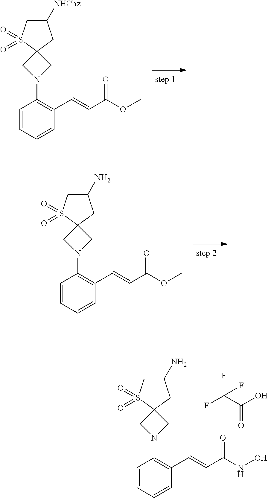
C1=CC=CC(C=CC(OC)=O)=C1N1CC2(S(=O)(=O)CC([NHCbz])C2)C1.C1=CC=CC(C=CC(OC)=O)=C1N1CC2(S(=O)(=O)CC(N)C2)C1.C1=CC=CC(C=CC(NO)=O)=C1N1CC2(S(=O)(=O)CC(N)C2)C1.FC(C(=O)O)(F)F
